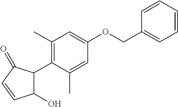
C1(O)C(C2=C(C)C=C(OCC3=CC=CC=C3)C=C2C)C(=O)C=C1
